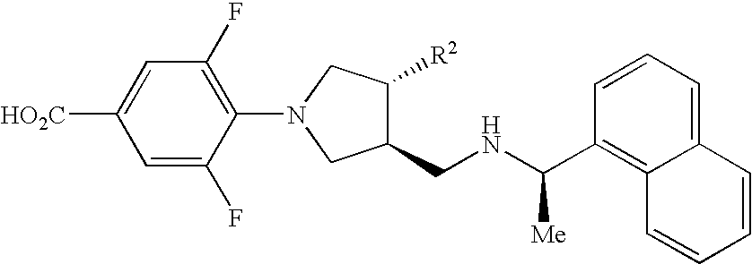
C1=C(F)C(N2CC(CNC(C3=C4C(=CC=C3)C=CC=C4)[Me])C([R2])C2)=C(F)C=C1[HO2C]
